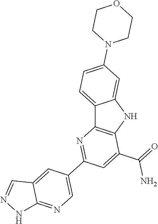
C12=CC=C(N3CCOCC3)C=C1NC1=C2N=C(C2=CN=C3C(=C2)C=NN3)C=C1C(=O)N
